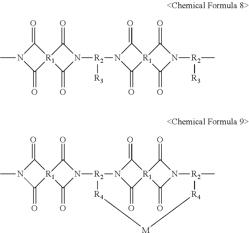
C1(=O)[R1]2(C(=O)N1C)C(=O)N([R2]([R3])N1C(=O)[R1]3(C1=O)C(=O)N([R2]([R3])C)C3=O)C2=O.C1(=O)[R1]2(C(=O)N1C)C(=O)N([R2]1[R4][M][R4][R2](C)N3C(=O)[R1]4(C(=O)N1C4=O)C3=O)C2=O
